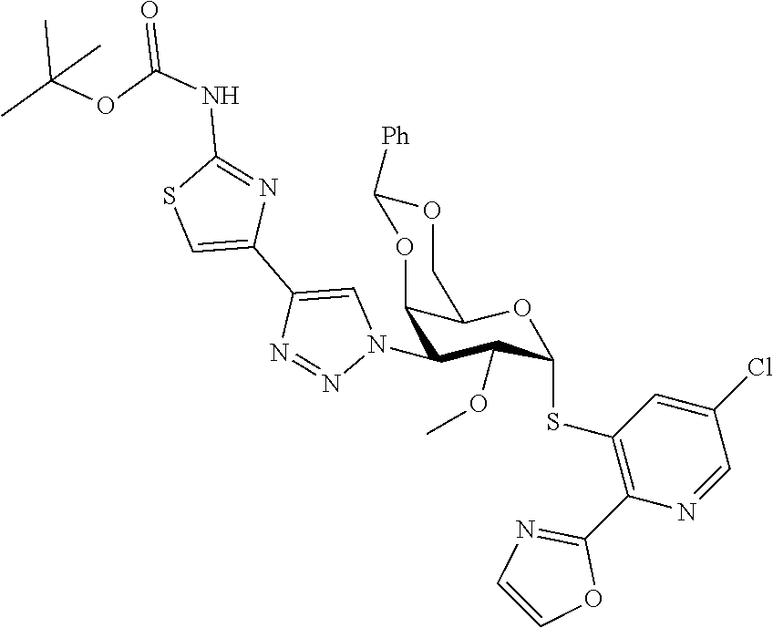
O1C([Ph])OC2C(N3C=C(C4=CSC(NC(=O)OC(C)(C)C)=N4)N=N3)C(OC)C(SC3=C(C4=NC=CO4)N=CC(Cl)=C3)OC2C1
